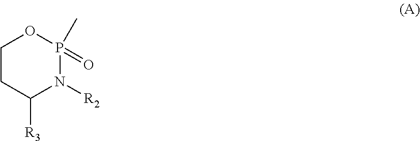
C1C([R3])N([R2])P(C)(=O)OC1
